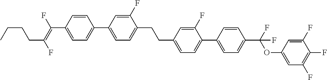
C1=CC(C2=CC=C(CCC3=CC=C(C4=CC=C(C(OC5=CC(F)=C(F)C(F)=C5)(F)F)C=C4)C(F)=C3)C(F)=C2)=CC=C1C(=C(F)CCCC)F
